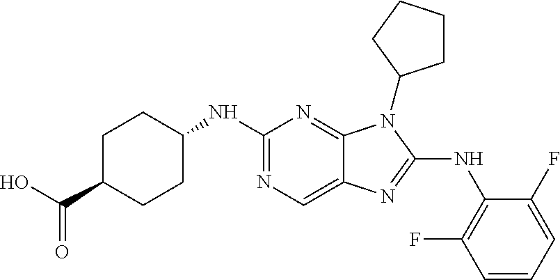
N1=C(NC2CCC(C(O)=O)CC2)N=C2C(=C1)N=C(NC1=C(F)C=CC=C1F)N2C1CCCC1
